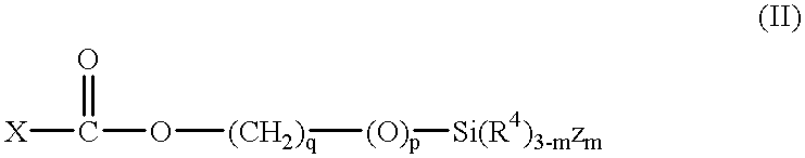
[X]C(O[(CH2)q][(O)p][Si(R4)3-mzm])=O
